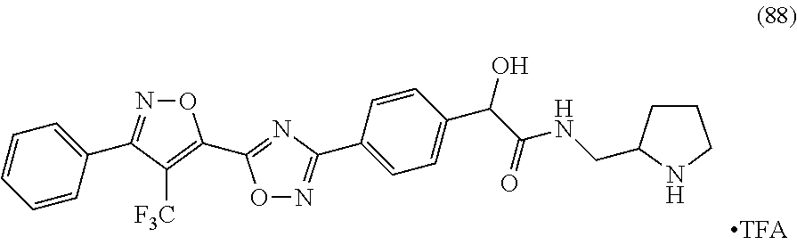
C1=CC=CC(C2=NOC(C3=NC(C4=CC=C(C(C(NCC5NCCC5)=O)O)C=C4)=NO3)=C2[F3C])=C1
